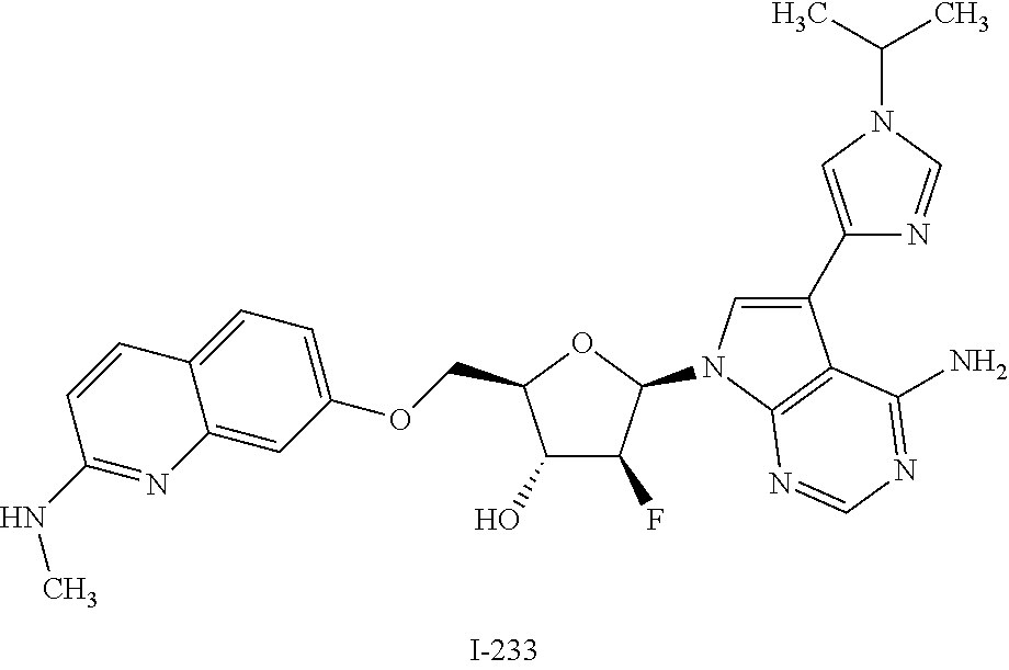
C1(O)C(F)C(N2C=C(C3=CN(C(C)C)C=N3)C3=C2N=CN=C3N)OC1COC1=CC=C2C(=C1)N=C(NC)C=C2
